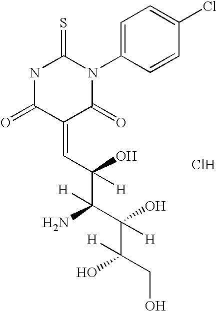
N1C(=O)C(=CC(O)(C([H])(N)C(O)(C(CO)(O)[H])[H])[H])C(=O)N(C2=CC=C(Cl)C=C2)C1=S.Cl
